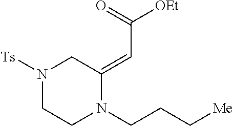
N1([Ts])CCN(CCC[Me])C(=CC([OEt])=O)C1
